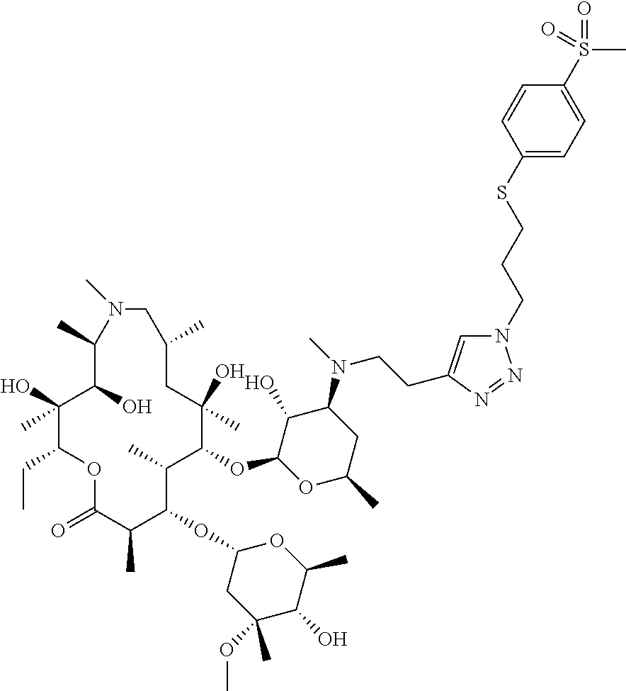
C1(O)C(OC2C(C)C(OC3CC(OC)(C)C(O)C(C)O3)C(C)C(=O)OC(CC)C(O)(C)C(O)C(C)N(C)CC(C)CC2(O)C)OC(C)CC1N(C)CCC1=CN(CCCSC2=CC=C(S(C)(=O)=O)C=C2)N=N1
